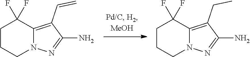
C1CC(F)(F)C2=C(C=C)C(N)=NN2C1.C1CC(F)(F)C2=C(CC)C(N)=NN2C1
